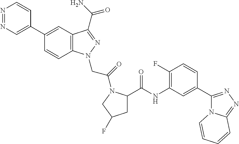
N1=NC=C(C2=CC3=C(C=C2)N(CC(=O)N2C(C(NC4=C(F)C=CC(C5=NN=C6N5C=CC=C6)=C4)=O)CC(F)C2)N=C3C(N)=O)C=C1
